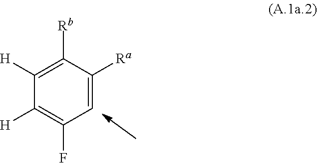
C1=C([Ra])C([Rb])=C([H])C([H])=C1F
